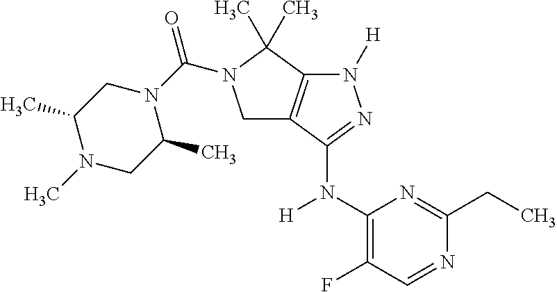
C1(N(C2=NN([H])C3=C2CN(C(N2CC(C)N(C)CC2C)=O)C3(C)C)[H])=C(F)C=NC(CC)=N1
